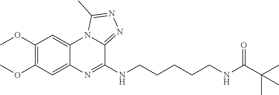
C1(OC)=C(OC)C=C2C(=C1)N1C(=NN=C1C)C(NCCCCCNC(C(C)(C)C)=O)=N2
